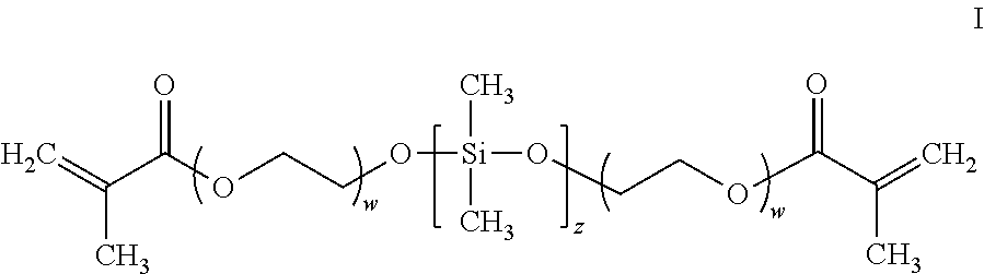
C=C(C(OCCO[Si](OCCOC(C(=C)C)=O)(C)C)=O)C
